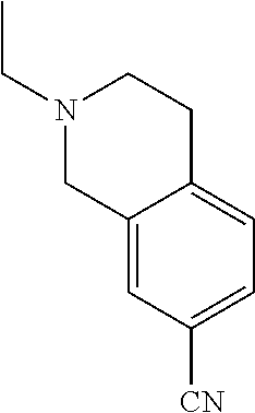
N1(CC)CC2=CC([CN])=CC=C2CC1
